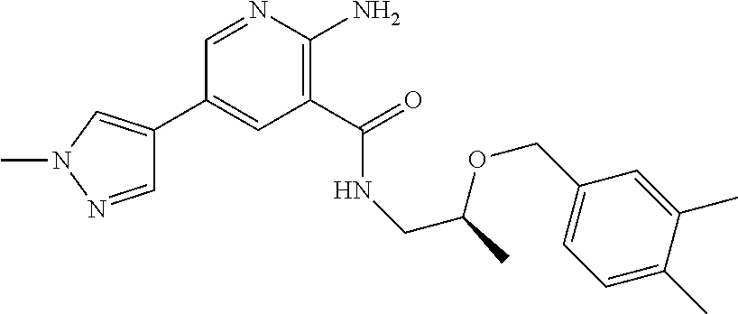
C1(C2=CN(C)N=C2)=CC(C(=O)NCC(OCC2=CC=C(C)C(C)=C2)C)=C(N)N=C1
